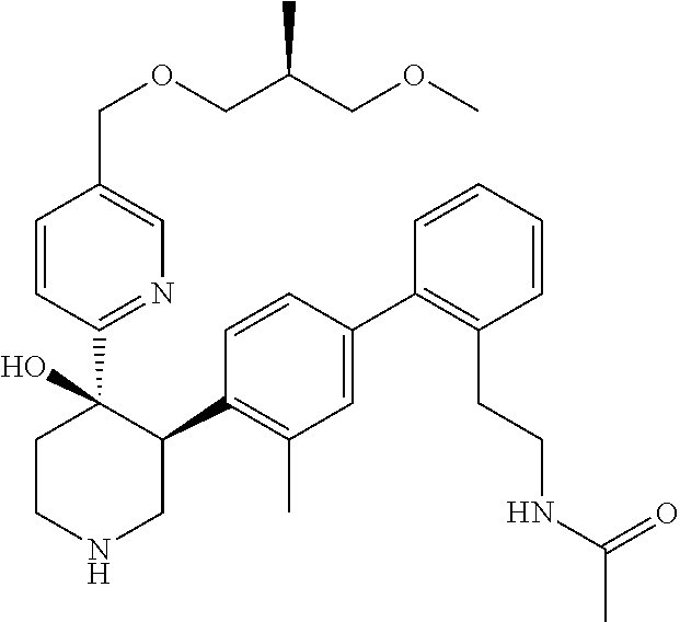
C1(C2=C(C)C=C(C3=C(CCNC(C)=O)C=CC=C3)C=C2)C(C2=NC=C(COCC(COC)C)C=C2)(O)CCNC1
